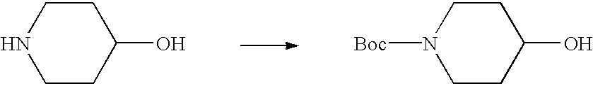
C1CC(O)CCN1.C1CC(O)CCN1[Boc]
